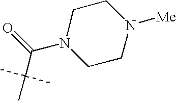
N1(C(C(C)(C)C)=O)CCN([Me])CC1
